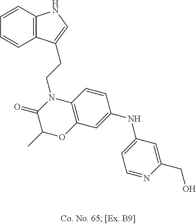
C1=CC2=C(C=C1)C(CCN1C(=O)C(C)OC3=C1C=CC(NC1=CC=NC(CO)=C1)=C3)=CN2
